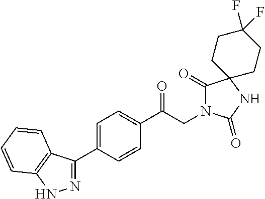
C1(C(CN2C(=O)C3(NC2=O)CCC(F)(F)CC3)=O)=CC=C(C2=NNC3=C2C=CC=C3)C=C1
